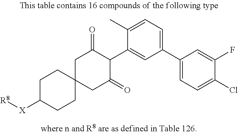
C1C(=O)C(C2=CC(C3=CC=C(Cl)C(F)=C3)=CC=C2C)C(=O)CC12CCC([X][R8])CC2
